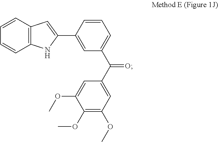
C1=CC2=C(C=C1)NC(C1=CC(C(C3=CC(OC)=C(OC)C(OC)=C3)=O)=CC=C1)=C2
